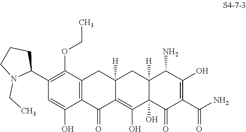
C1(C2CCCN2CC)=C(OCC)C2=C(C(O)=C1)C(=O)C1=C(O)C3(O)C([H])(CC1([H])C2)C(N)C(O)=C(C(N)=O)C3=O
